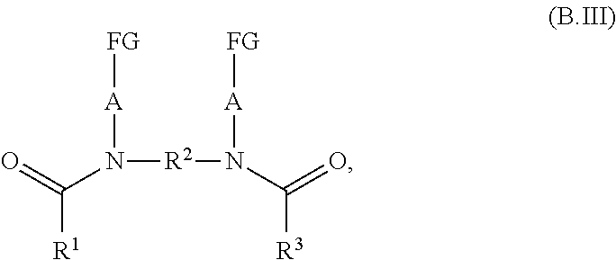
N([R2]N(C(=O)[R3])[A][FG])([A][FG])C(=O)[R1]
